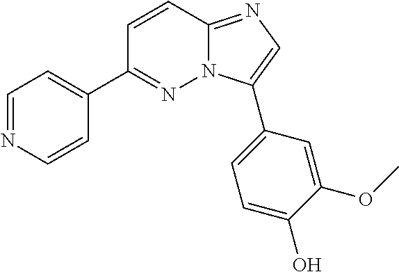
C1=NC=CC(C2=NN3C(=NC=C3C3=CC=C(O)C(OC)=C3)C=C2)=C1
